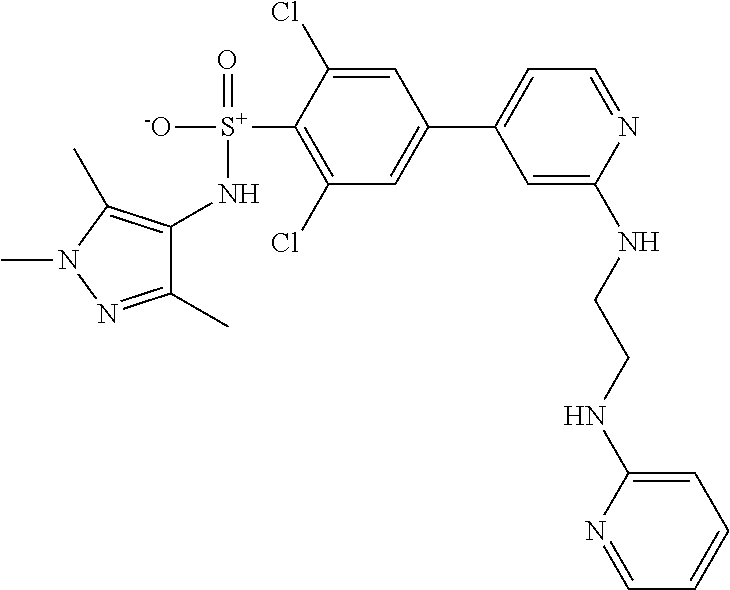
C1(N[S+]([-O])(=O)C2=C(Cl)C=C(C3=CC=NC(NCCNC4=CC=CC=N4)=C3)C=C2Cl)=C(C)N(C)N=C1C
